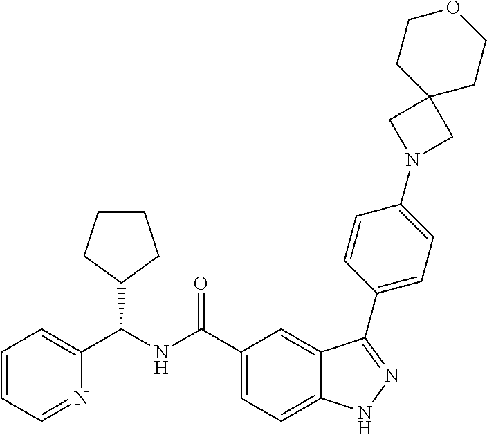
C1=CC=NC(C(NC(C2=CC=C3C(=C2)C(C2=CC=C(N4CC5(C4)CCOCC5)C=C2)=NN3)=O)C2CCCC2)=C1
